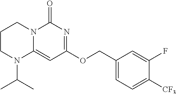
C1CN(C(C)C)C2=CC(OCC3=CC=C([CF3])C(F)=C3)=NC(=O)N2C1
